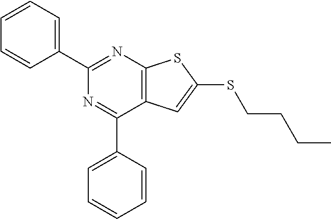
C1(C2=NC3=C(C(C4=CC=CC=C4)=N2)C=C(SCCCC)S3)=CC=CC=C1
